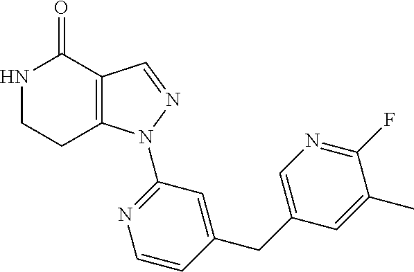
N1CCC2=C(C1=O)C=NN2C1=NC=CC(CC2=CN=C(F)C(C)=C2)=C1
